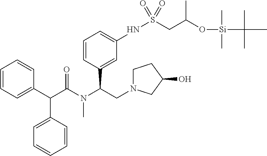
C1(C(C(N(C(CN2CCC(O)C2)C2=CC(NS(CC(O[Si](C)(C)C(C)(C)C)C)(=O)=O)=CC=C2)C)=O)C2=CC=CC=C2)=CC=CC=C1
